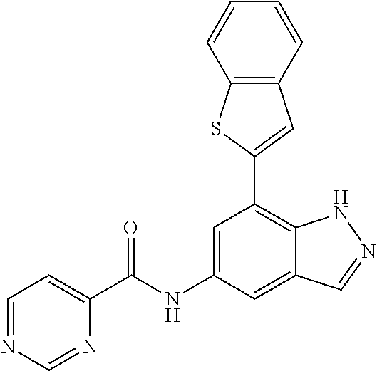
C12=C(C=CC=C1)C=C(C1=C3C(=CC(NC(=O)C4=CC=NC=N4)=C1)C=NN3)S2
